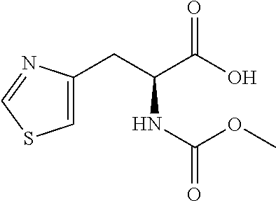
C1(CC(C(O)=O)NC(OC)=O)=CSC=N1
